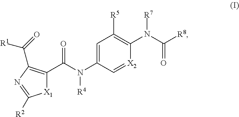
C1=C(N(C(C2=C(C(=O)[R1])N=C([R2])[X1]2)=O)[R4])C=[X2]C(N(C([R8])=O)[R7])=C1[R5]
